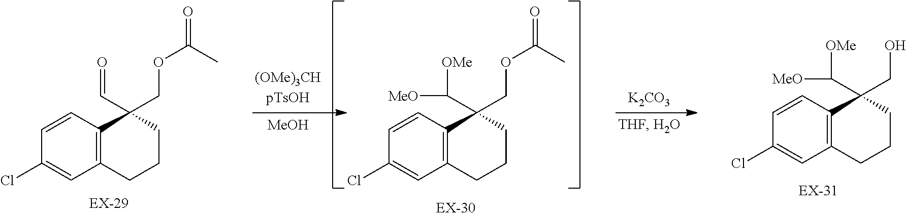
C1(Cl)=CC2=C(C=C1)C(CO)(C([OMe])[MeO])CCC2.[K2CO3].C1(Cl)=CC2=C(C=C1)C(COC(C)=O)(C=O)CCC2.[MeOH].C1(Cl)=CC2=C(C=C1)C(COC(C)=O)(C([OMe])[MeO])CCC2
